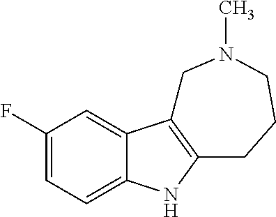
C1(F)=CC=C2C(=C1)C1=C(N2)CCCN(C)C1
